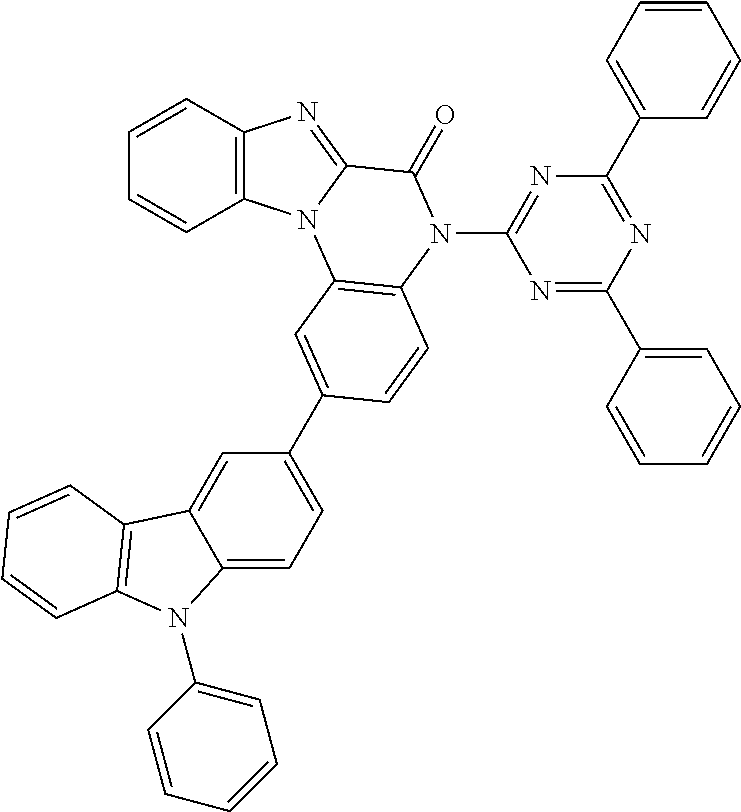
C1(C2=CC3=C(N(C4=NC(C5=CC=CC=C5)=NC(C5=CC=CC=C5)=N4)C(=O)C4=NC5=C(C=CC=C5)N43)C=C2)=CC=C2C(=C1)C1=C(N2C2=CC=CC=C2)C=CC=C1
